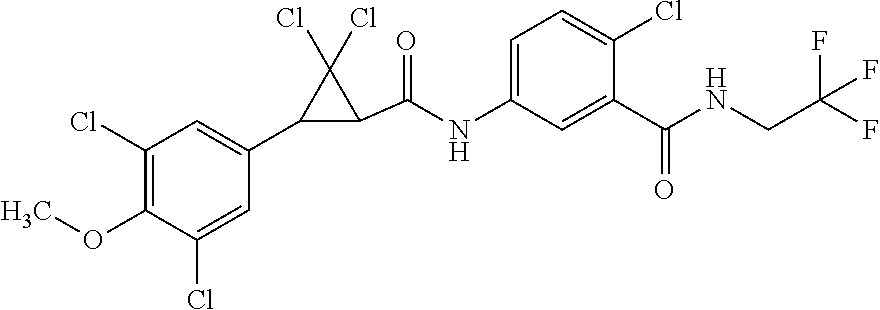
C1(Cl)=C(OC)C(Cl)=CC(C2C(C(=O)NC3=CC=C(Cl)C(C(=O)NCC(F)(F)F)=C3)C2(Cl)Cl)=C1
